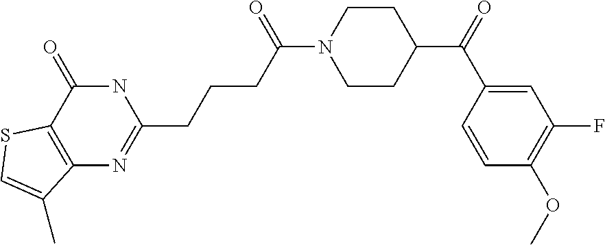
C1=C(C(=O)C2CCN(C(CCCC3=NC4=C(C(=O)N3)SC=C4C)=O)CC2)C=CC(OC)=C1F
